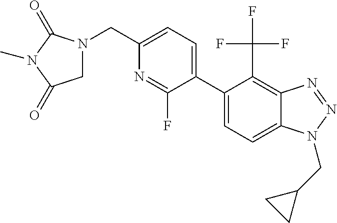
C1(C2=CC=C3C(=C2C(F)(F)F)N=NN3CC2CC2)=CC=C(CN2CC(=O)N(C)C2=O)N=C1F
